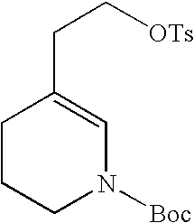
C1CCN([Boc])C=C1CC[OTs]
